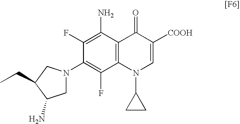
C1(N)=C(F)C(N2CC(N)C(CC)C2)=C(F)C2=C1C(=O)C([COOH])=CN2C1CC1
